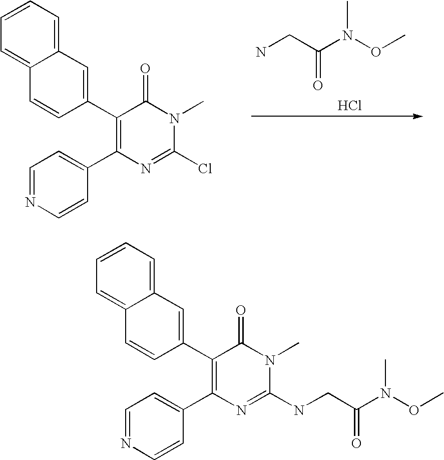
NCC(N(OC)C)=O.Cl.C12=CC=CC=C1C=CC(C1=C(C3=CC=NC=C3)N=C(Cl)N(C)C1=O)=C2.C12=CC=CC=C1C=CC(C1=C(C3=CC=NC=C3)N=C(NCC(N(OC)C)=O)N(C)C1=O)=C2
